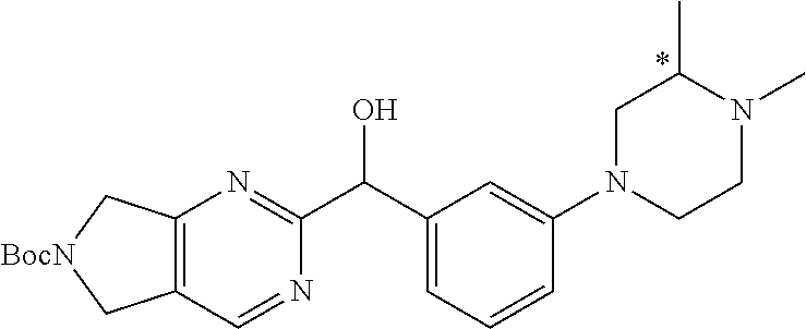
C12=C(C=NC(C(C3=CC=CC(N4CC(C)N(C)CC4)=C3)O)=N1)C[BocN]C2
